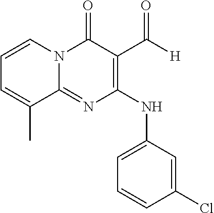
N(C1=C(C([H])=O)C(=O)N2C(=N1)C(C)=CC=C2)C1=CC=CC(Cl)=C1
